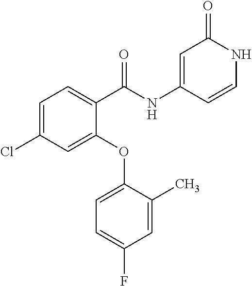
C1=C(Cl)C=C(OC2=CC=C(F)C=C2C)C(C(NC2=CC(=O)NC=C2)=O)=C1
